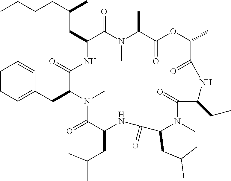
C(CC1NC(=O)C(CC2=CC=CC=C2)N(C)C(=O)C(CC(C)C)NC(=O)C(CC(C)C)N(C)C(=O)C(CC)NC(=O)C(C)OC(=O)C(C)N(C)C1=O)(CCCC)C
